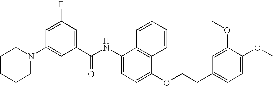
C1CCCN(C2=CC(C(NC3=CC=C(OCCC4=CC=C(OC)C(OC)=C4)C4=C3C=CC=C4)=O)=CC(F)=C2)C1
